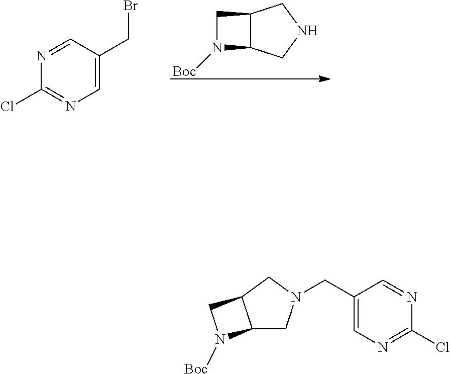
C12C(CNC1)N([Boc])C2.N1=CC(CBr)=CN=C1Cl.C12CN(CC3=CN=C(Cl)N=C3)CC1CN2[Boc]
